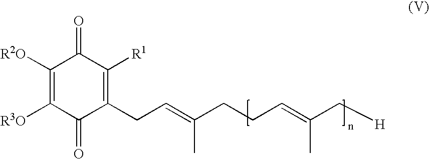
C1([R2O])=C([R3O])C(=O)C(CC=C(CCC=C(C[H])C)C)=C([R1])C1=O
